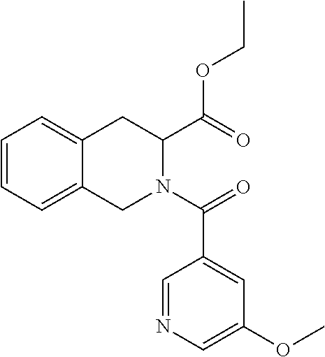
C1=CC=C2C(=C1)CC(C(OCC)=O)N(C(=O)C1=CC(OC)=CN=C1)C2
